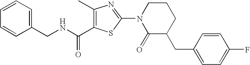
C1(C)=C(C(NCC2=CC=CC=C2)=O)SC(N2C(=O)C(CC3=CC=C(F)C=C3)CCC2)=N1
